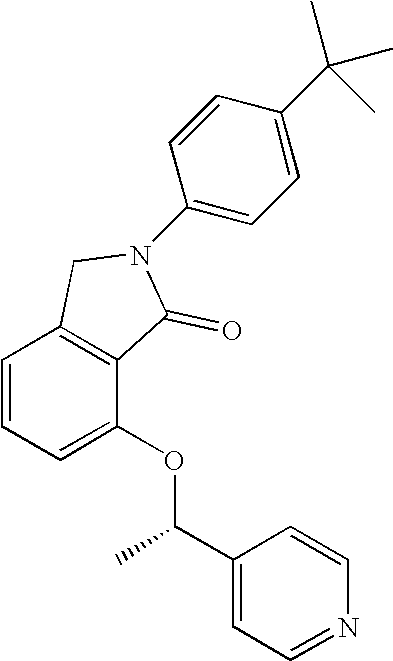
C1=CC=C(OC(C2=CC=NC=C2)C)C2=C1CN(C1=CC=C(C(C)(C)C)C=C1)C2=O
